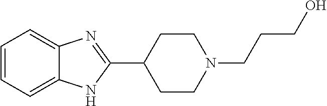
C1=CC=C2C(=C1)N=C(C1CCN(CCCO)CC1)N2
